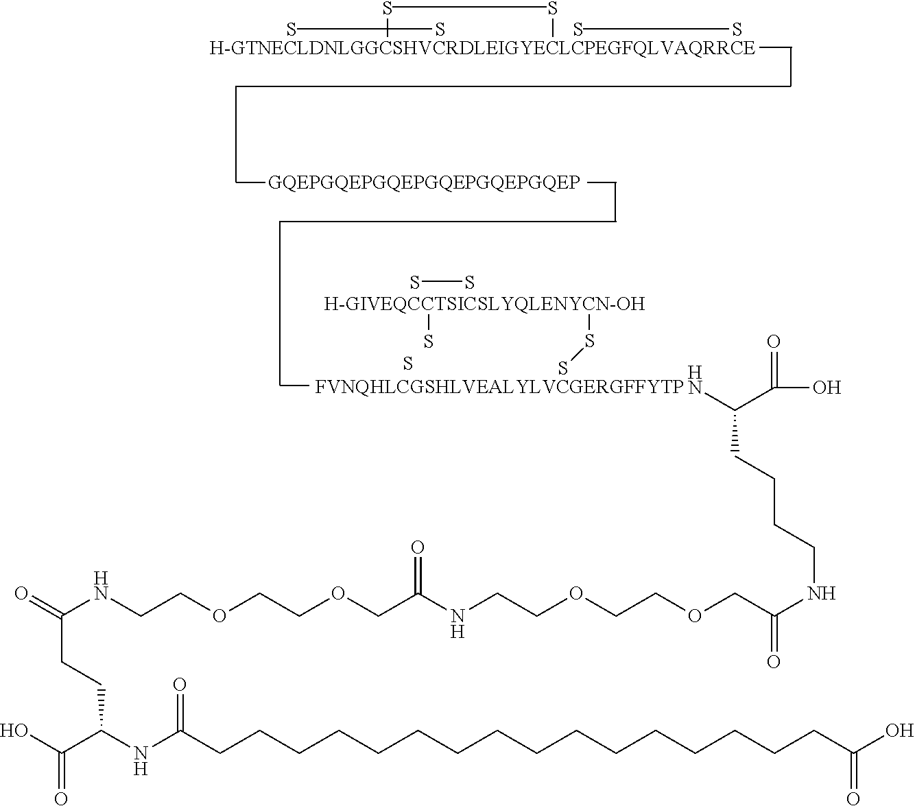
S.S.S.S.O=C(NCCOCCOCC(NCCOCCOCC(NCCCCC(N)C(O)=O)=O)=O)CCC(NC(CCCCCCCCCCCCCCCCC(O)=O)=O)C(O)=O.S.S.S.S.S.S.S.S
